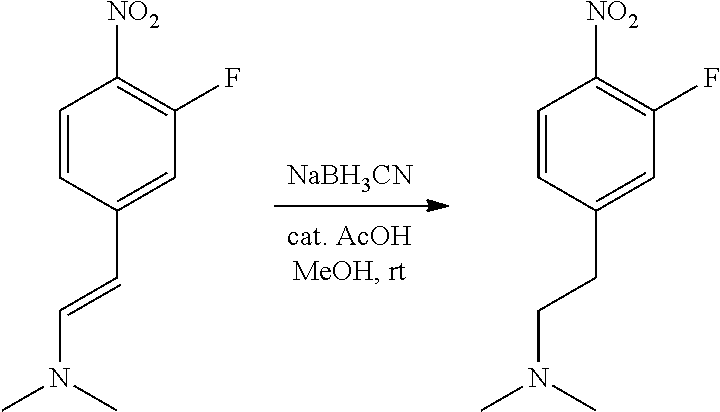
[NaBH3CN].C1=CC(CCN(C)C)=CC(F)=C1[NO2].C1=CC(C=CN(C)C)=CC(F)=C1[NO2]
